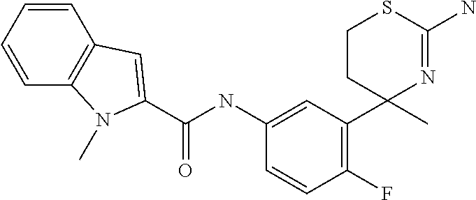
C1=CC=CC2=C1C=C(C(NC1=CC(C3(C)N=C(N)SCC3)=C(F)C=C1)=O)N2C
